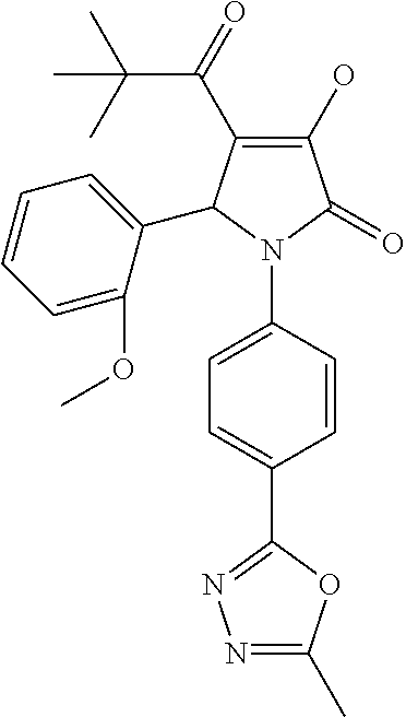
C1(O)=C(C(C(C)(C)C)=O)C(C2=CC=CC=C2OC)N(C2=CC=C(C3=NN=C(C)O3)C=C2)C1=O
